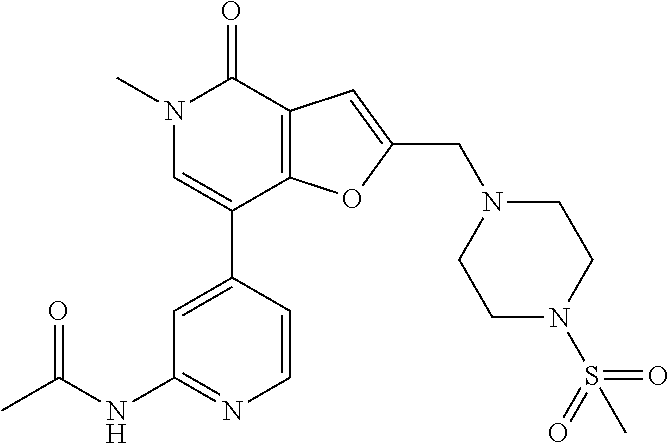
N1(C)C=C(C2=CC(NC(C)=O)=NC=C2)C2=C(C1=O)C=C(CN1CCN(S(=O)(=O)C)CC1)O2
